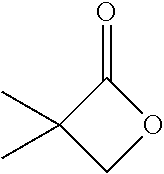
C1(=O)C(C)(C)CO1
